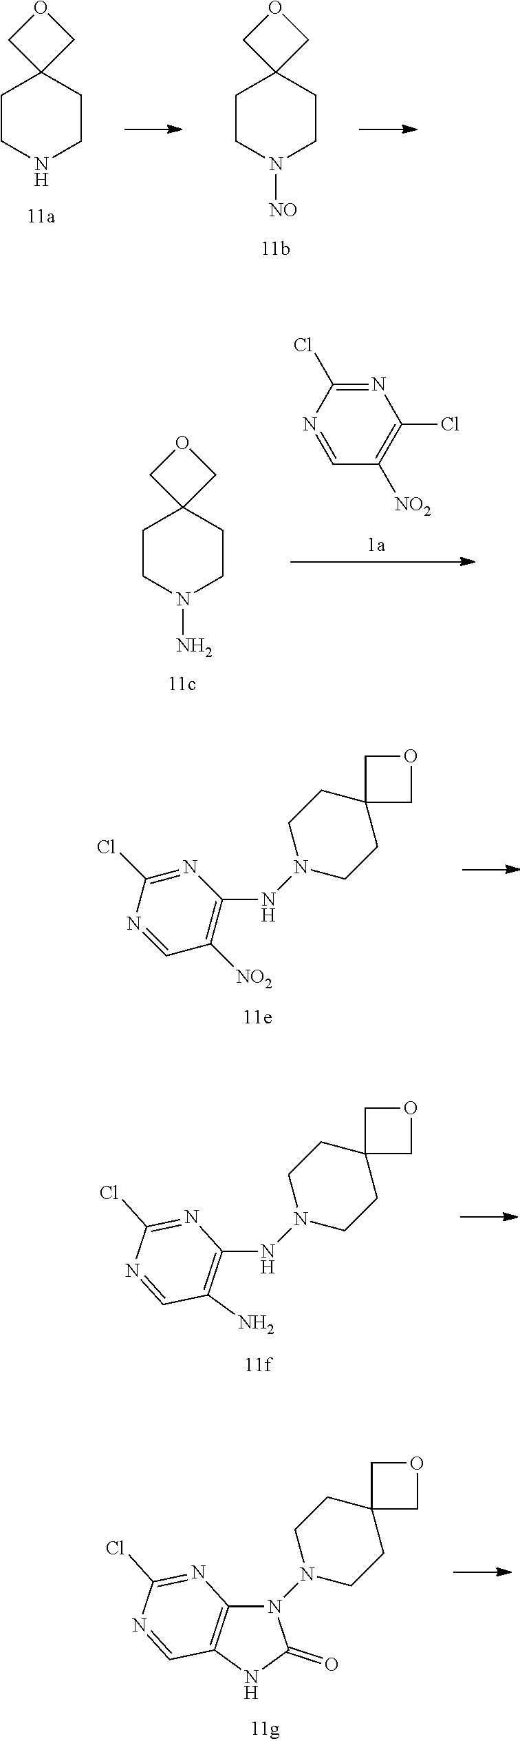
C1CNCCC12COC2.C1CN([NO])CCC12COC2.C1CN(N)CCC12COC2.C1=NC(Cl)=NC(Cl)=C1[NO2].N1(NC2=C([NO2])C=NC(Cl)=N2)CCC2(CC1)COC2.N(C1=C(N)C=NC(Cl)=N1)N1CCC2(CC1)COC2.N1(N2CCC3(CC2)COC3)C2=C(C=NC(Cl)=N2)NC1=O
